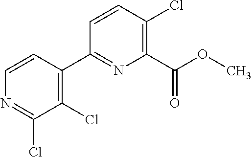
C1(Cl)=C(C2=NC(C(OC)=O)=C(Cl)C=C2)C=CN=C1Cl
